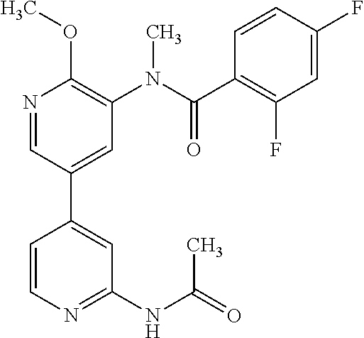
N1=CC(C2=CC(NC(=O)C)=NC=C2)=CC(N(C(C2=C(F)C=C(F)C=C2)=O)C)=C1OC
